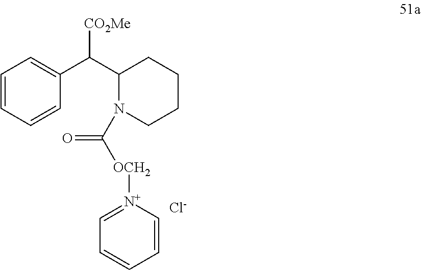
C1=CC=CC(C(C2N(C([OCH2][N+]3=CC=CC=C3)=O)CCCC2)[CO2Me])=C1.[Cl-]
